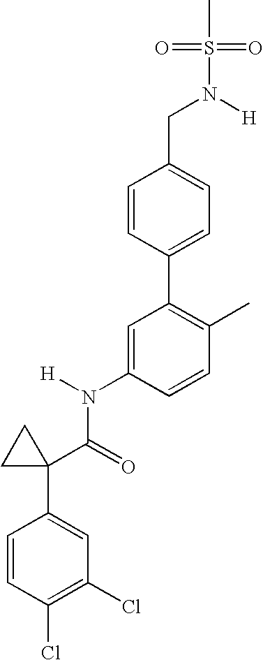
C1=C(N(C(C2(C3=CC(Cl)=C(Cl)C=C3)CC2)=O)[H])C=CC(C)=C1C1=CC=C(CN([H])S(C)(=O)=O)C=C1
